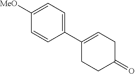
C1(C2=CCC(=O)CC2)=CC=C([MeO])C=C1
